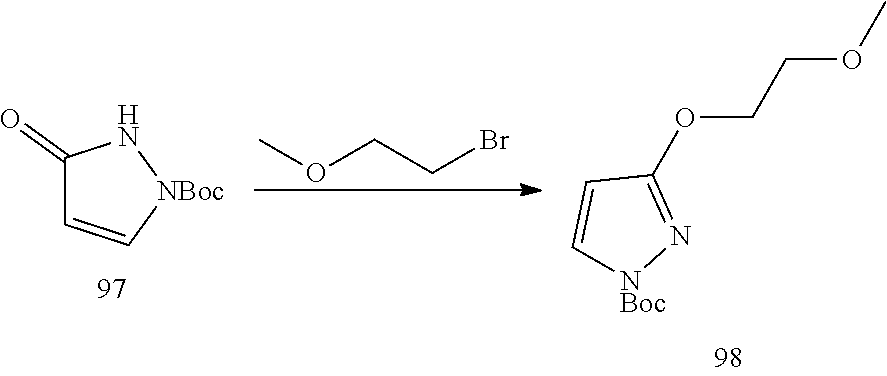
COCCBr.[NBoc]1NC(=O)C=C1.C1=C[NBoc]N=C1OCCOC
